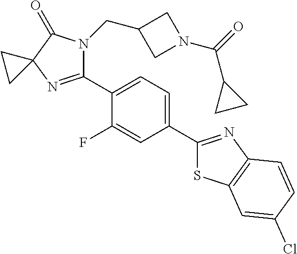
C1(C2=CC=C(C3=NC4=C(S3)C=C(Cl)C=C4)C=C2F)=NC2(C(=O)N1CC1CN(C(=O)C3CC3)C1)CC2
